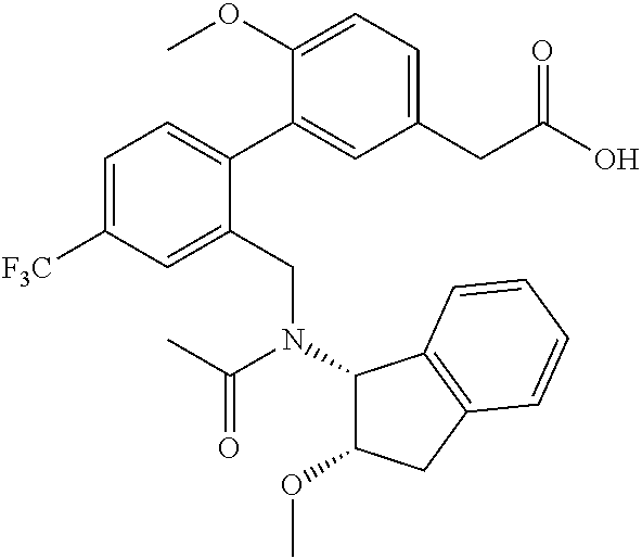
C1(OC)=CC=C(CC(O)=O)C=C1C1=CC=C([F3C])C=C1CN(C(C)=O)C1C(OC)CC2=C1C=CC=C2
